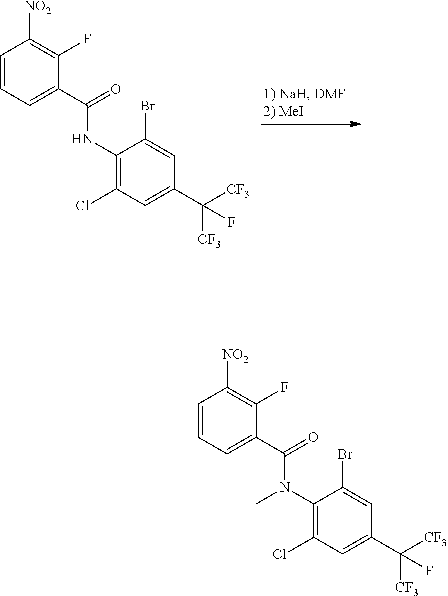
C1(NC(C2=CC=CC([NO2])=C2F)=O)=C(Cl)C=C(C([CF3])([CF3])F)C=C1Br.C1(N(C(C2=CC=CC([NO2])=C2F)=O)C)=C(Cl)C=C(C([CF3])([CF3])F)C=C1Br
